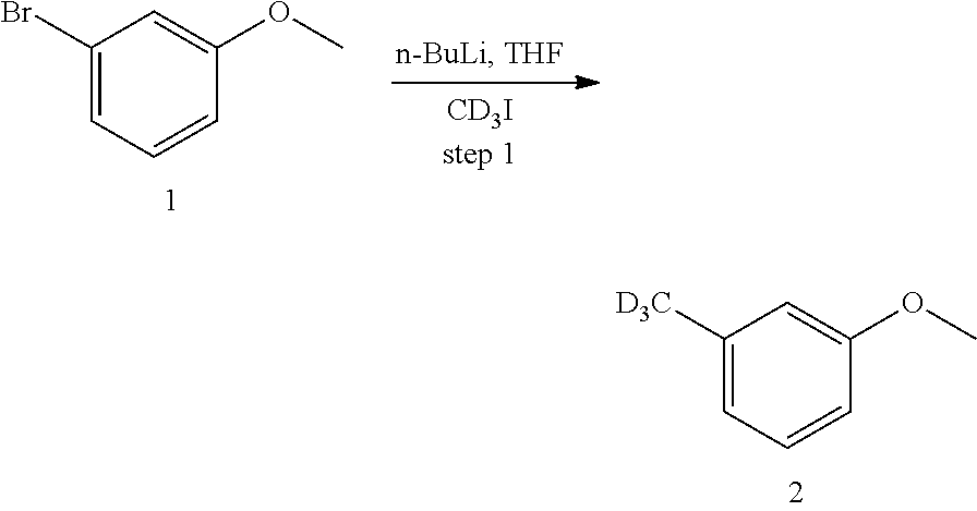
C1(Br)=CC=CC(OC)=C1.C1([D3C])=CC=CC(OC)=C1
